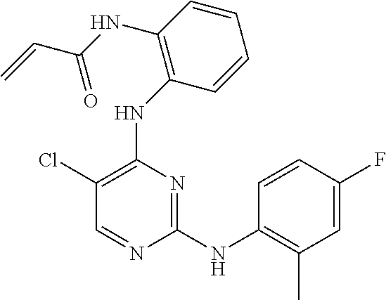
N(C1=C(Cl)C=NC(NC2=C(C)C=C(F)C=C2)=N1)C1=C(NC(C=C)=O)C=CC=C1
